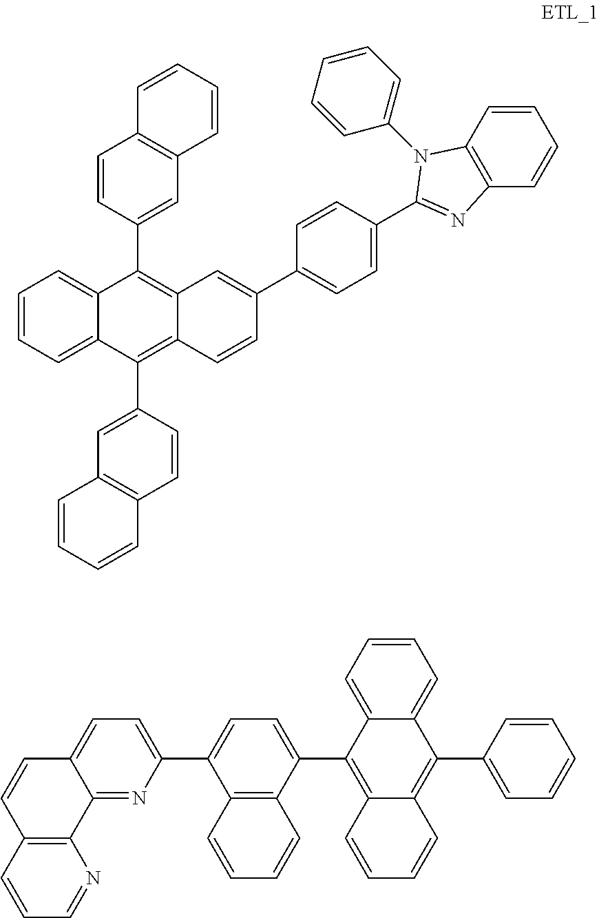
C1=CC=C2C(=C1)C(C1=CC3=C(C=C1)C=CC=C3)=C1C(=C2C2=CC3=C(C=C2)C=CC=C3)C=CC(C2=CC=C(C3=NC4=C(C=CC=C4)N3C3=CC=CC=C3)C=C2)=C1.C1=CC=C2C(=C1)C(C1=CC=CC=C1)=C1C(=C2C2=CC=C(C3=CC=C4C(=N3)C3=C(C=C4)C=CC=N3)C3=C2C=CC=C3)C=CC=C1
